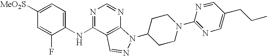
C1([MeO2S])=CC=C(NC2=NC=NC3=C2C=NN3C2CCN(C3=NC=C(CCC)C=N3)CC2)C(F)=C1
